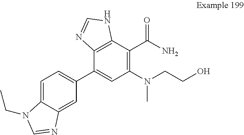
C1=C2C(=CC=C1C1=CC(N(CCO)C)=C(C(N)=O)C3=C1N=CN3)N(CC)C=N2
